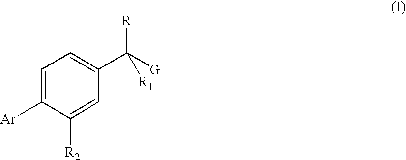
C1=C([Ar])C([R2])=CC(C([G])([R])[R1])=C1
